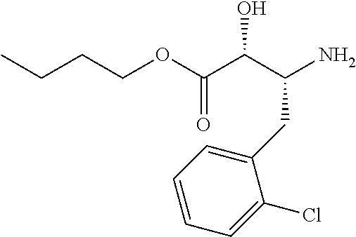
CCCCOC(C(C(N)CC1=CC=CC=C1Cl)O)=O
